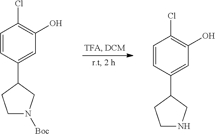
C1=CC(C2CCNC2)=CC(O)=C1Cl.C1=CC(C2CCN([Boc])C2)=CC(O)=C1Cl
